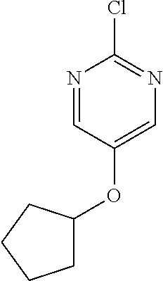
N1=CC(OC2CCCC2)=CN=C1Cl
